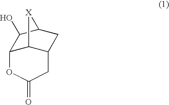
C12C3C(CC(C1O)[X]3)CC(=O)O2
